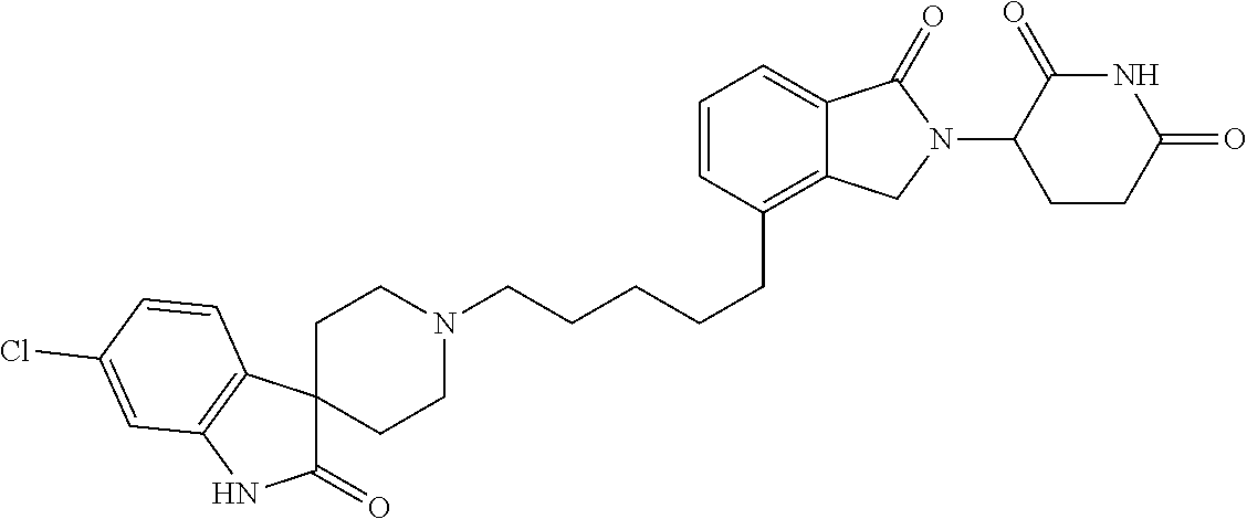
N1(CCCCCC2=C3C(=CC=C2)C(=O)N(C2C(=O)NC(=O)CC2)C3)CCC2(CC1)C(=O)NC1=C2C=CC(Cl)=C1
